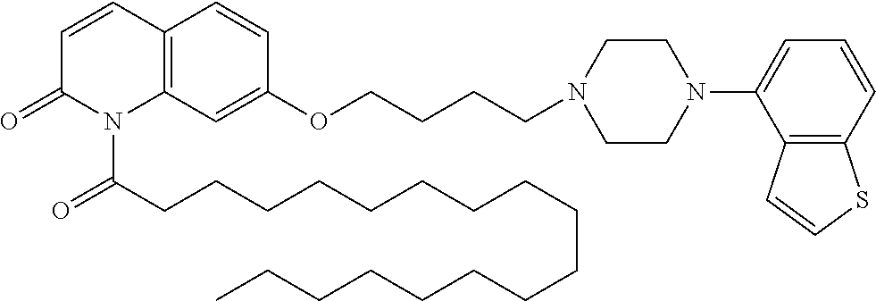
C1=CC2=C(N(C(CCCCCCCCCCCCCCCCC)=O)C1=O)C=C(OCCCCN1CCN(C3=CC=CC4=C3C=CS4)CC1)C=C2
